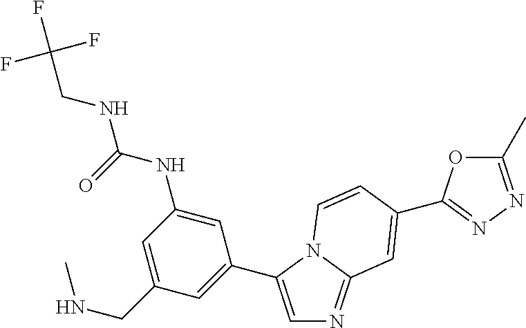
C1=C(CNC)C=C(C2=CN=C3N2C=CC(C2=NN=C(C)O2)=C3)C=C1NC(=O)NCC(F)(F)F
